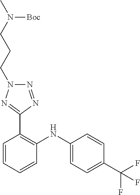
C1=CC(C(F)(F)F)=CC=C1NC1=C(C2=NN(CCCN(C)[Boc])N=N2)C=CC=C1
